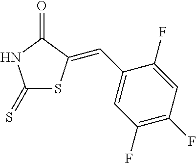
C1(=S)SC(=CC2=CC(F)=C(F)C=C2F)C(=O)N1
